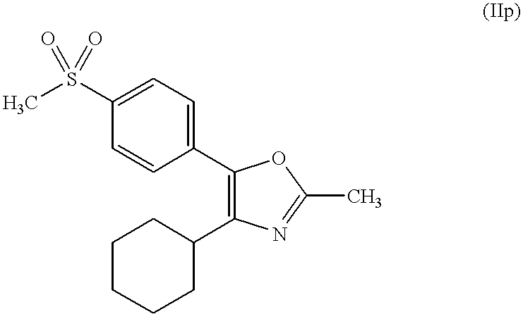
C1=CC(C2=C(C3CCCCC3)N=C(C)O2)=CC=C1S(C)(=O)=O
